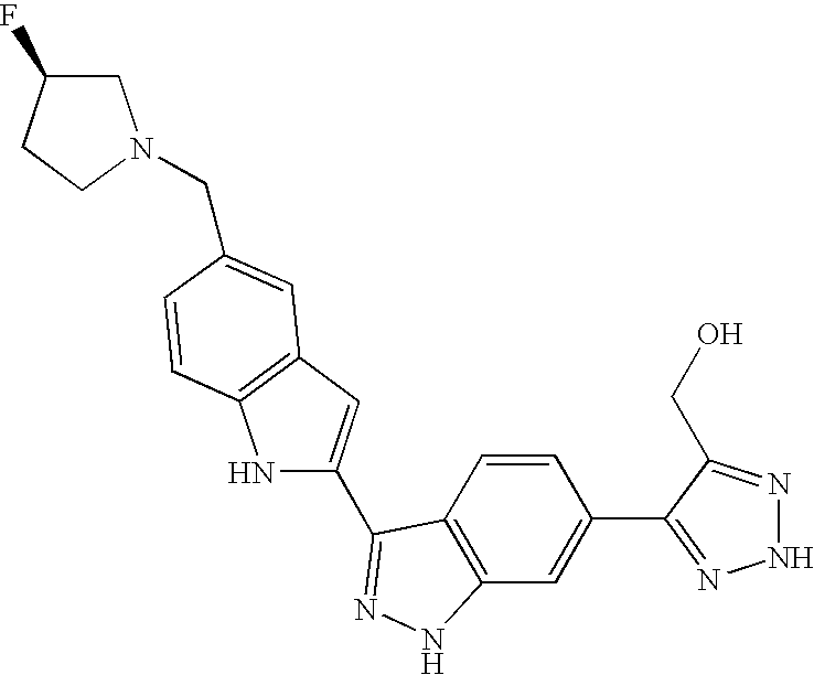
C1=CC2=C(C=C1C1=NNN=C1CO)NN=C2C1=CC2=C(N1)C=CC(CN1CC(F)CC1)=C2
